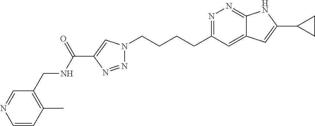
N1=C(CCCCN2N=NC(C(NCC3=C(C)C=CN=C3)=O)=C2)C=C2C(=N1)NC(C1CC1)=C2
